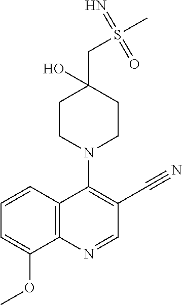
C1=CC2=C(C(OC)=C1)N=CC(C#N)=C2N1CCC(CS(C)(=N)=O)(O)CC1
